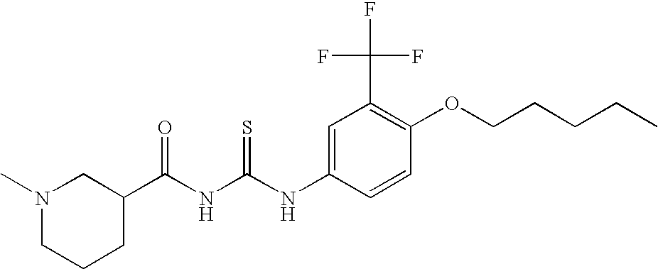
N(C(NC(C1CN(C)CCC1)=O)=S)C1=CC(C(F)(F)F)=C(OCCCCC)C=C1
